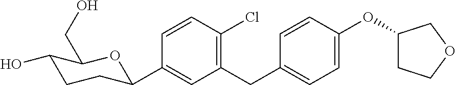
C1(CC2=CC=C(OC3CCOC3)C=C2)=C(Cl)C=CC(C2CCC(O)C(CO)O2)=C1
